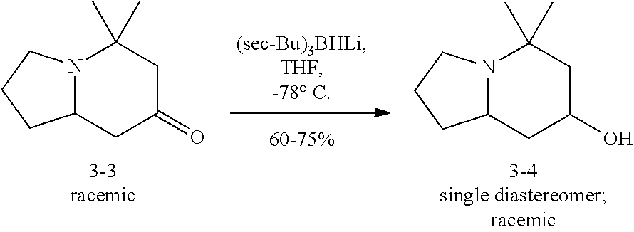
N12C(CC(O)CC1(C)C)CCC2.N12C(CC(=O)CC1(C)C)CCC2
